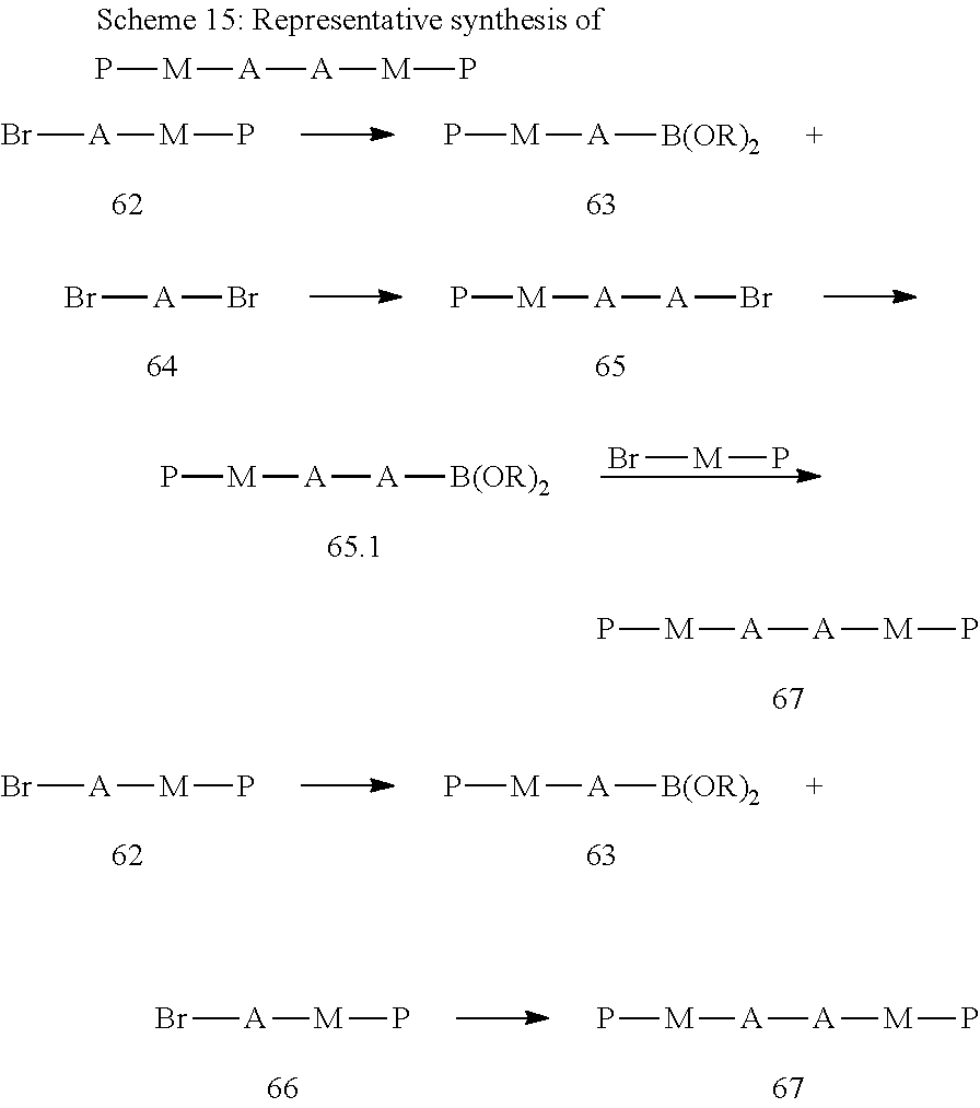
Br[A]Br.P[M][A][A]Br.P[M][A][A][B(OR)2].Br[M]P.P[M][A][A][M]P.Br[A][M]P.P[M][A][B(OR)2].Br[A][M]P.P[M][A][A][M]P.P[M][A][A][M]P.Br[A][M]P.P[M][A][B(OR)2]
